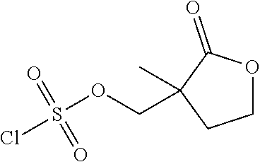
C1OC(=O)C(COS(Cl)(=O)=O)(C)C1
